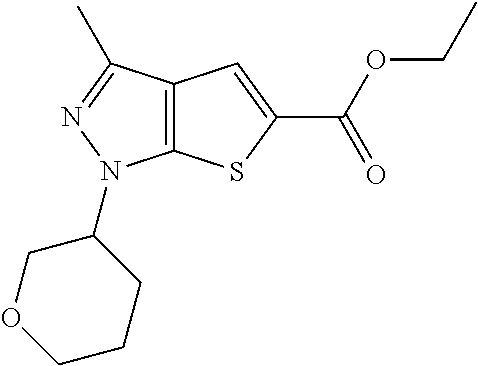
C12=C(SC(C(OCC)=O)=C1)N(C1COCCC1)N=C2C
